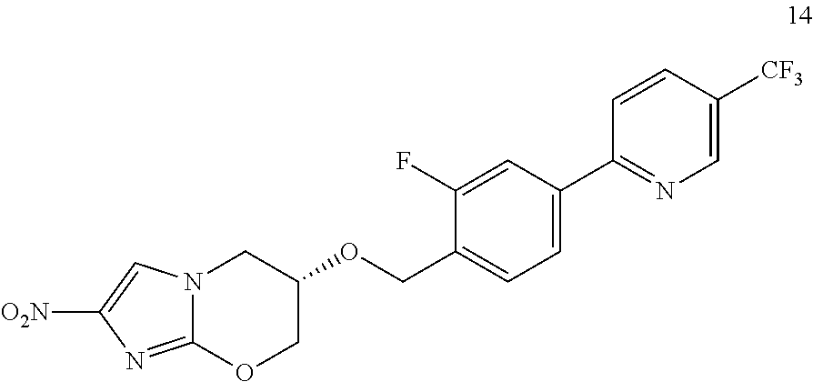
C12=NC([O2N])=CN1CC(OCC1=CC=C(C3=NC=C([CF3])C=C3)C=C1F)CO2
